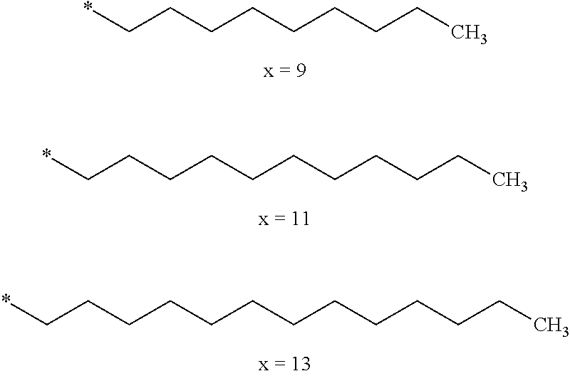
*CCCCCCCCC.C(CCCCCCCCC)C*.C(CCCCCCCCC)CCC*
